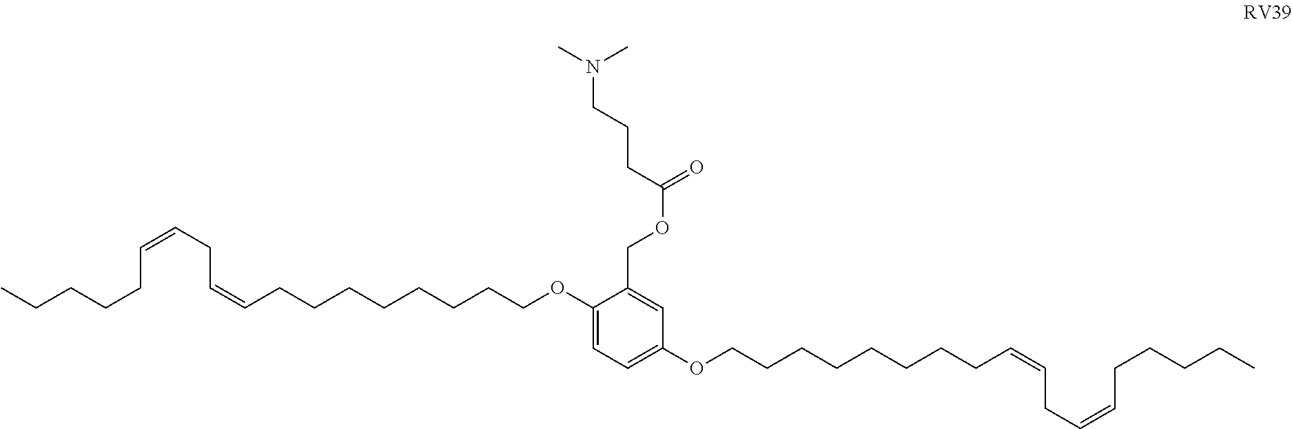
C1(OCCCCCCCCC=CCC=CCCCCC)=CC=C(OCCCCCCCCC=CCC=CCCCCC)C=C1COC(=O)CCCN(C)C
